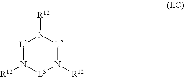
[L1]1N([R12])[L3]N([R12])[L2]N1[R12]
